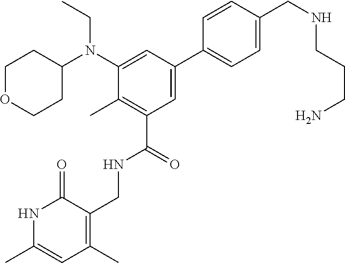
C1=CC(CNCCCN)=CC=C1C1=CC(C(=O)NCC2=C(C)C=C(C)NC2=O)=C(C)C(N(C2CCOCC2)CC)=C1
